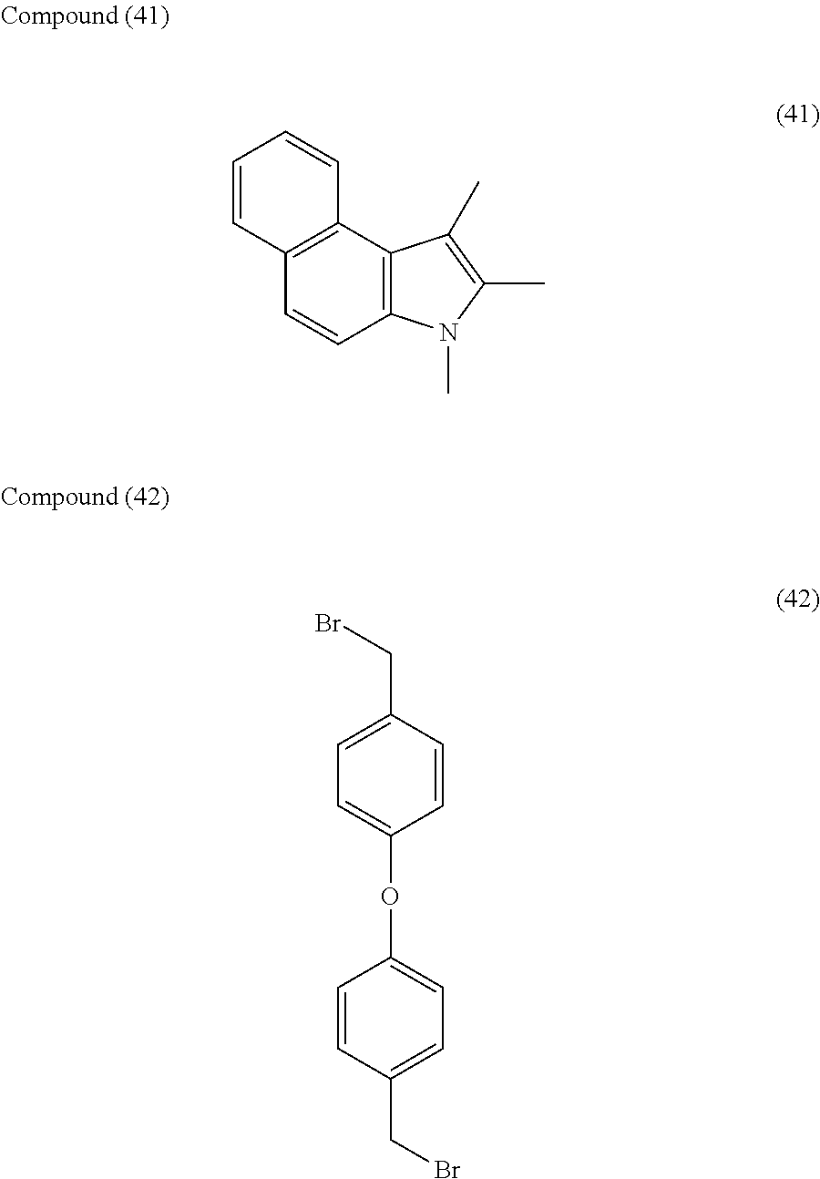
C12=C(C3=C(C=C1)C=CC=C3)C(C)=C(C)N2C.C1=CC(CBr)=CC=C1OC1=CC=C(CBr)C=C1
